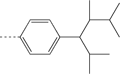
C1(C)=CC=C(C(C(C(C)C)C)C(C)C)C=C1
